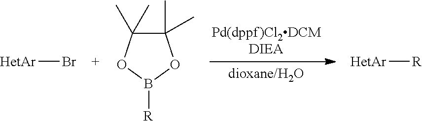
[HetAr]Br.C1(C)(C)C(C)(C)OB([R])O1.[HetAr][R]
